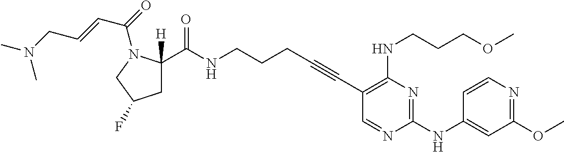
C(NCCCC#CC1=C(NCCCOC)N=C(NC2=CC(OC)=NC=C2)N=C1)(=O)C1([H])CC(F)CN1C(=O)C=CCN(C)C
